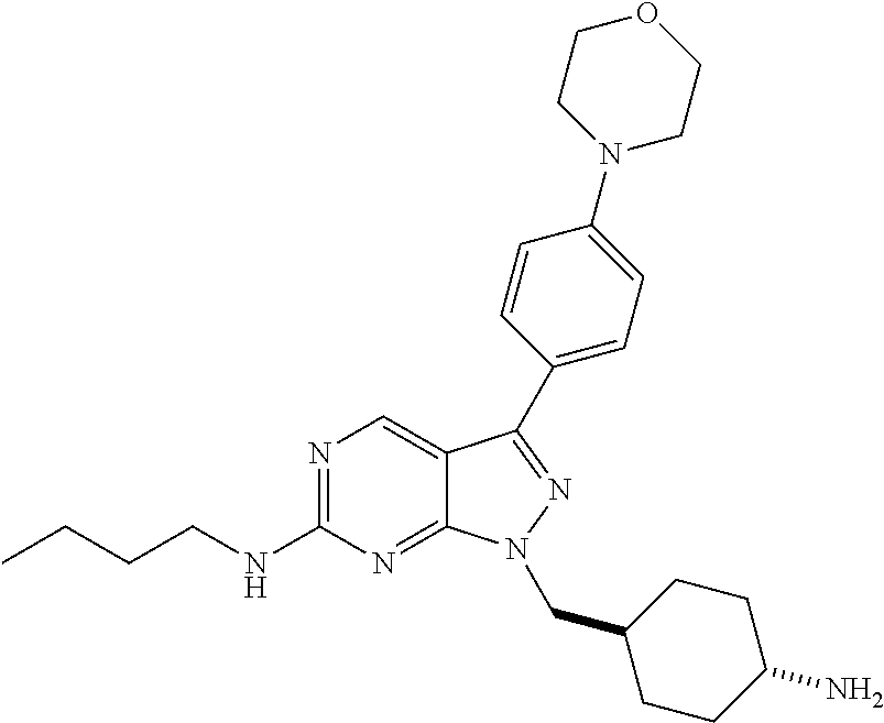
N1=C(NCCCC)N=C2C(=C1)C(C1=CC=C(N3CCOCC3)C=C1)=NN2CC1CCC(N)CC1
